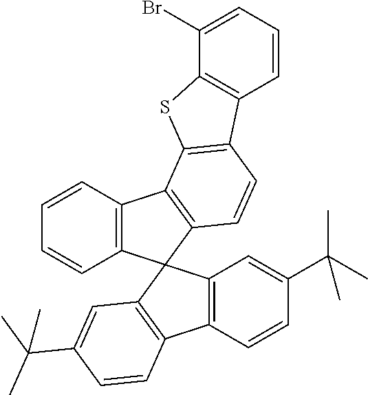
C1(Br)=CC=CC2=C1SC1=C2C=CC2=C1C1=C(C=CC=C1)C21C2=C(C=CC(C(C)(C)C)=C2)C2=C1C=C(C(C)(C)C)C=C2
